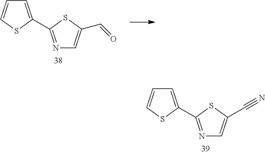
C1=C(C2=NC=C(C=O)S2)SC=C1.C1=C(C2=NC=C(C#N)S2)SC=C1
